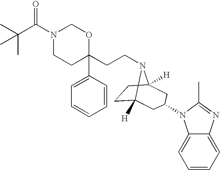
N1(C(C(C)(C)C)=O)CCC(CCN2C3([H])CCC2([H])CC(N2C4=CC=CC=C4N=C2C)C3)(C2=CC=CC=C2)OC1
